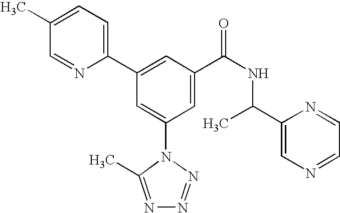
C1(C2=CC(C(NC(C3=CN=CC=N3)C)=O)=CC(N3C(C)=NN=N3)=C2)=CC=C(C)C=N1
